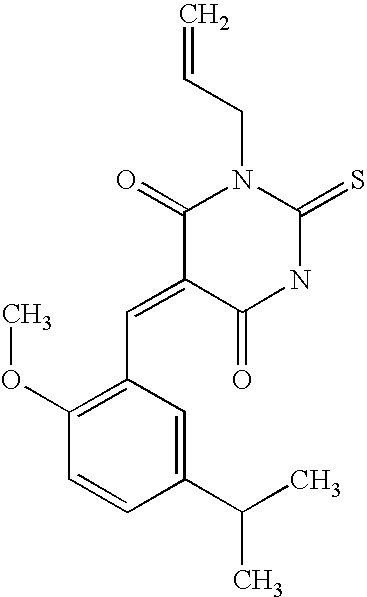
C=CCN1C(=O)C(=CC2=C(OC)C=CC(C(C)C)=C2)C(=O)NC1=S
